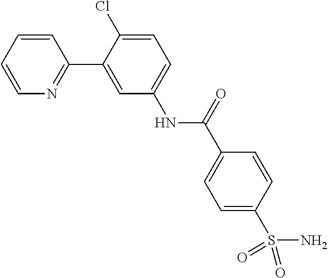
C1=CC=CN=C1C1=CC(NC(C2=CC=C(S(N)(=O)=O)C=C2)=O)=CC=C1Cl
